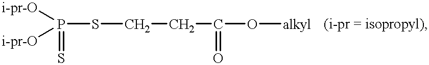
P(SCCC(O[alkyl])=O)([i-pr-O])([i-pr-O])=S
